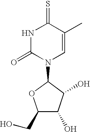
C1(CO)C(O)C(O)C(N2C=C(C)C(=S)NC2=O)O1
